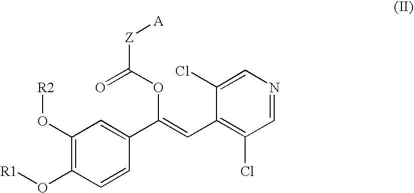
[R1]OC1=C(O[R2])C=C(C(=CC2=C(Cl)C=NC=C2Cl)OC(=O)[Z][A])C=C1
